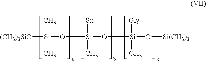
[(CH3)3SiO][Si](O[Si](O[Si](O[Si(CH3)3])([Gly])C)([Sx])C)(C)C
